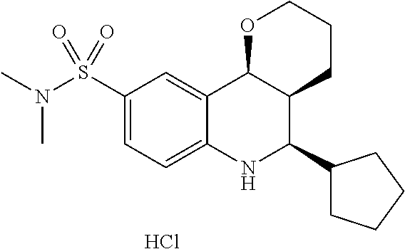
Cl.C12=CC(S(N(C)C)(=O)=O)=CC=C1NC(C1CCCC1)C1C2OCCC1
